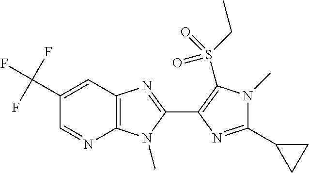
C1=NC2=C(C=C1C(F)(F)F)N=C(C1=C(S(CC)(=O)=O)N(C)C(C3CC3)=N1)N2C
